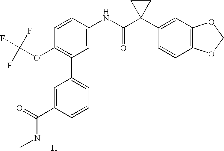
C1=CC(NC(C2(C3=CC4=C(C=C3)OCO4)CC2)=O)=CC(C2=CC=CC(C(=O)NC)=C2)=C1OC(F)(F)F.[H]
